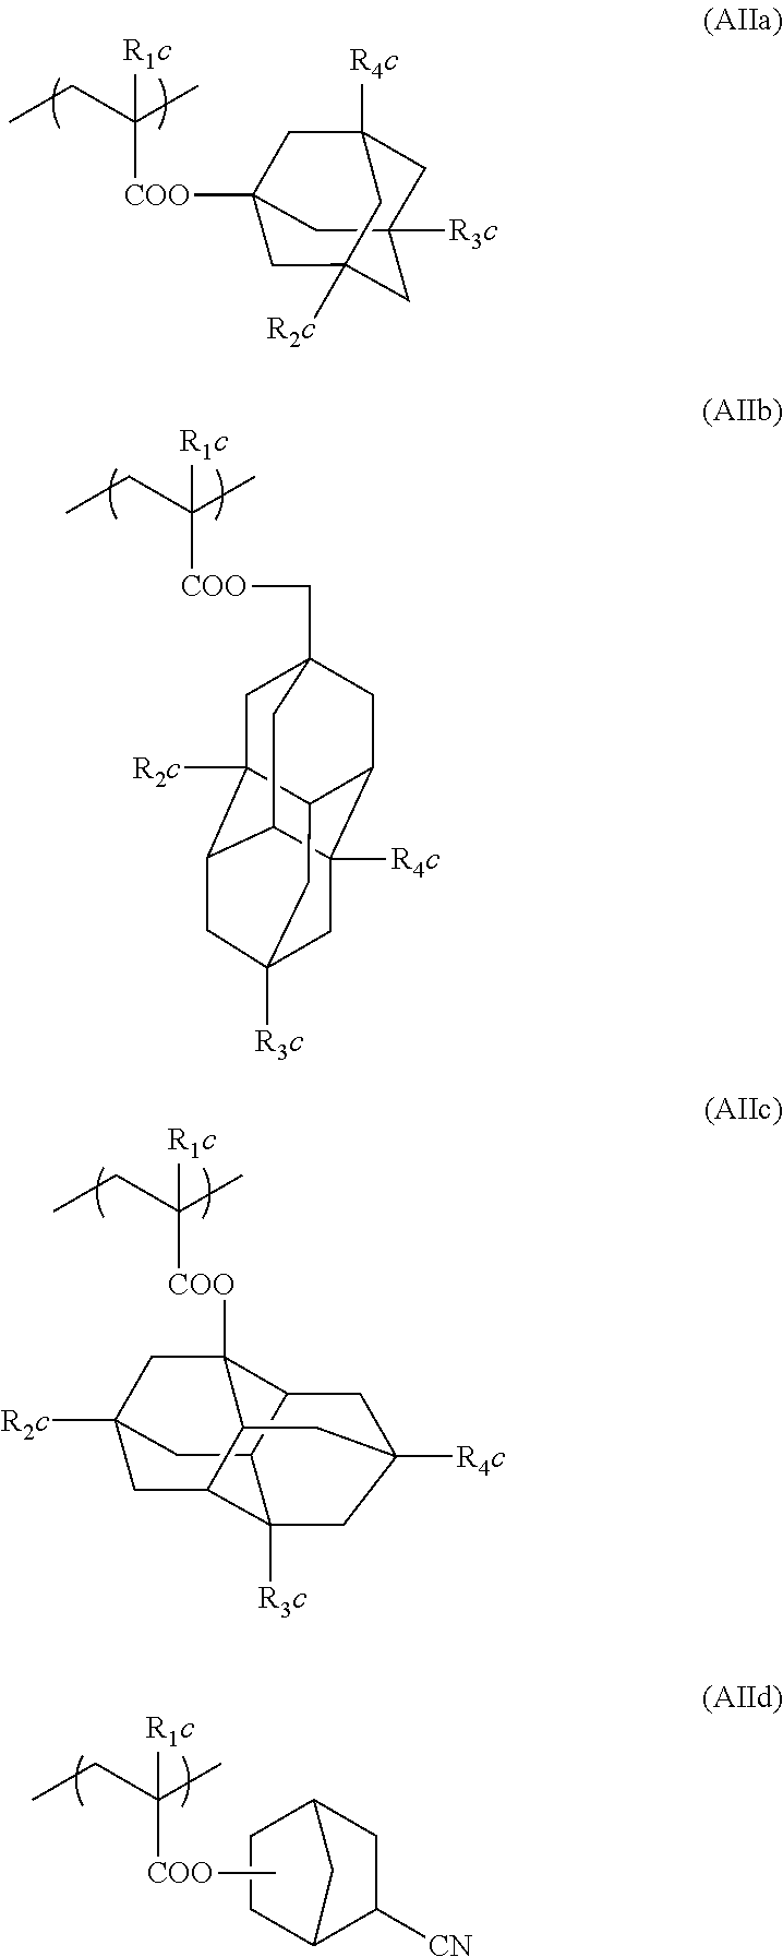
C12([COO]C(CC)([R1c])C)CC3([R2c])CC([R3c])(C1)CC([R4c])(C2)C3.C1C2([R2c])C3C4C5([R4c])C(CC1(C[COO]C(CC)([R1c])C)C4)C2CC([R3c])(C3)C5.C12([R2c])CC3C4([R3c])C(C1)C1CC([R4c])(C4)CC3C1([COO]C(CC)([R1c])C)C2.C12C([CN])CC(C1)CC2.C[COO]C(CC)([R1c])C
